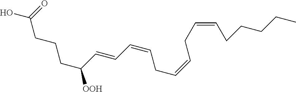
OC(=O)CCCC([OOH])C=CC=CCC=CCC=CCCCCC
